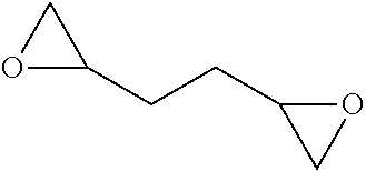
O1C(CCC2CO2)C1
